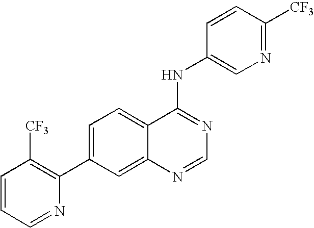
C1=CC=NC(C2=CC=C3C(=C2)N=CN=C3NC2=CN=C([CF3])C=C2)=C1[CF3]
